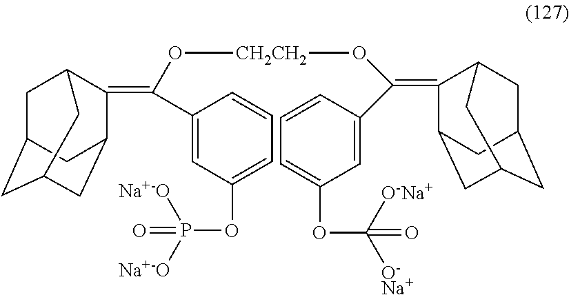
C1C2CC3CC(C(=C(O[CH2CH2]OC(C4=CC(OC([O-Na+])([O-Na+])=O)=CC=C4)=C4C5CC6CC(CC4C6)C5)C4=CC(OP([Na+-O])([Na+-O])=O)=CC=C4)C1C3)C2
